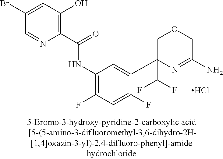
Cl.C1C(C(F)F)(C2=CC(NC(C3=C(O)C=C(Br)C=N3)=O)=C(F)C=C2F)N=C(N)CO1
